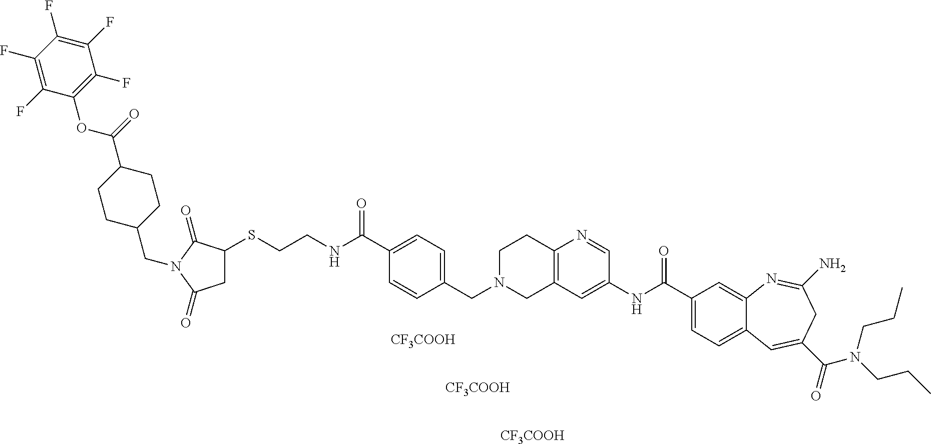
[CF3COOH].[CF3COOH].[CF3COOH].C1(SCCNC(C2=CC=C(CN3CC4=C(CC3)N=CC(NC(C3=CC=C5C(=C3)N=C(N)CC(C(N(CCC)CCC)=O)=C5)=O)=C4)C=C2)=O)CC(=O)N(CC2CCC(C(=O)OC3=C(F)C(F)=C(F)C(F)=C3F)CC2)C1=O
